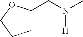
C1C(CN([H])C)OCC1
